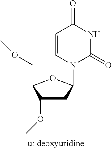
C1C(OC)C(COC)OC1N1C(=O)NC(=O)C=C1
